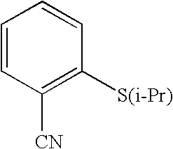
C1=CC([CN])=C([S(i-Pr)])C=C1
